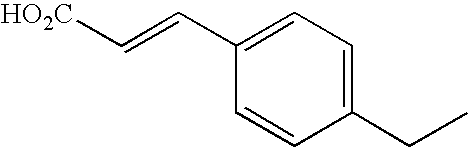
C1(CC)=CC=C(C=C[HO2C])C=C1
